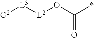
[G2][L3][L2]OC(*)=O
